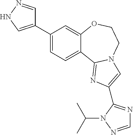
C1(C2=CNN=C2)=CC=C2C(=C1)OCCN1C2=NC(C2=NC=NN2C(C)C)=C1
